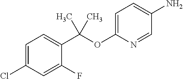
C1(Cl)=CC=C(C(OC2=CC=C(N)C=N2)(C)C)C(F)=C1
